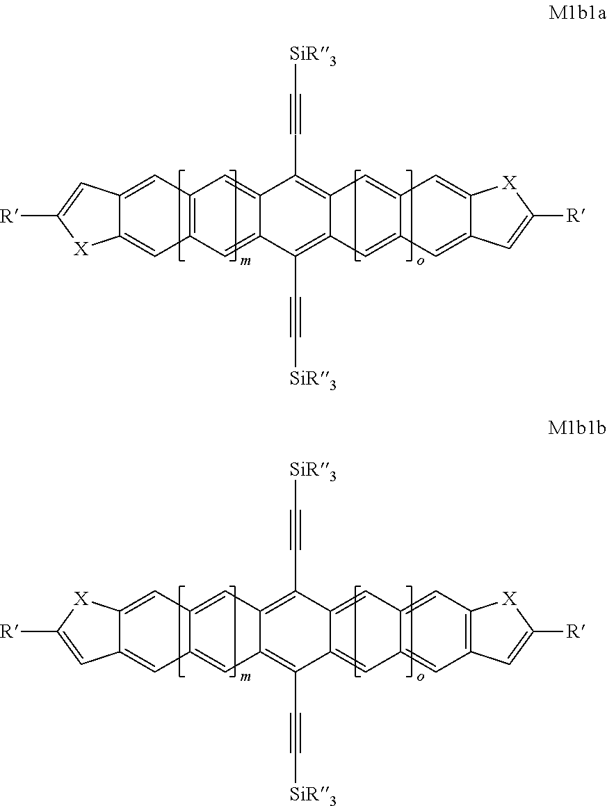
C12=CC3=C(C=C1[X]C([R])=C2)C=C1C(=C3)C(C#C[SiR3])=C2C(=C1C#C[SiR3])C=C1C(=C2)C=C2C(=C1)C=C([R])[X]2.C12=CC3=CC4=C(C#C[SiR3])C5=CC6=CC7=C(C=C6C=C5C(C#C[SiR3])=C4C=C3C=C1C=C([R])[X]2)C=C([R])[X]7
